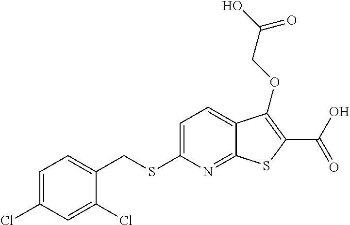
C1=C(Cl)C=C(Cl)C(CSC2=CC=C3C(=N2)SC(C(O)=O)=C3OCC(O)=O)=C1
